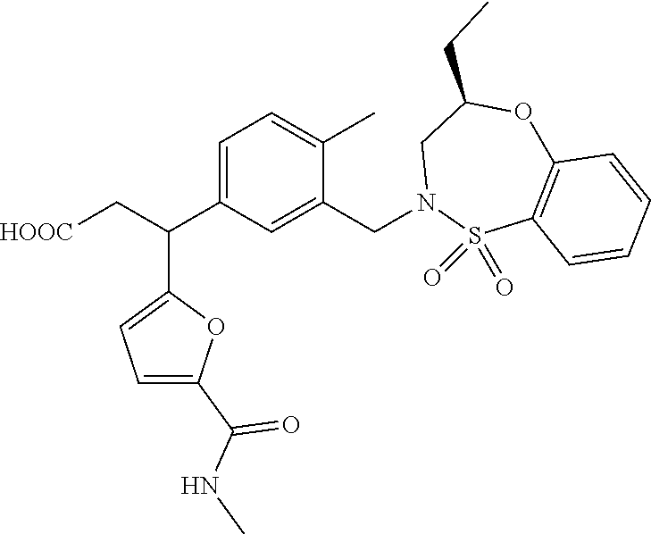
C1=C(C(C[HOOC])C2=CC=C(C(=O)NC)O2)C=C(CN2S(=O)(=O)C3=C(OC(CC)C2)C=CC=C3)C(C)=C1
